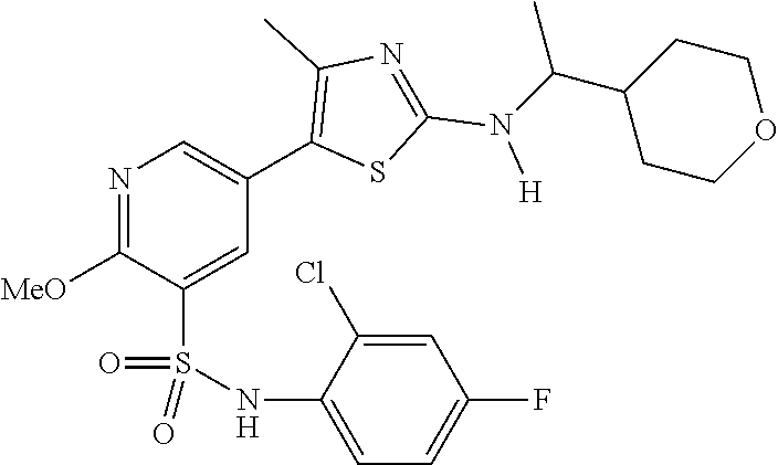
N1=C([MeO])C(S(NC2=CC=C(F)C=C2Cl)(=O)=O)=CC(C2=C(C)N=C(N([H])C(C3CCOCC3)C)S2)=C1
